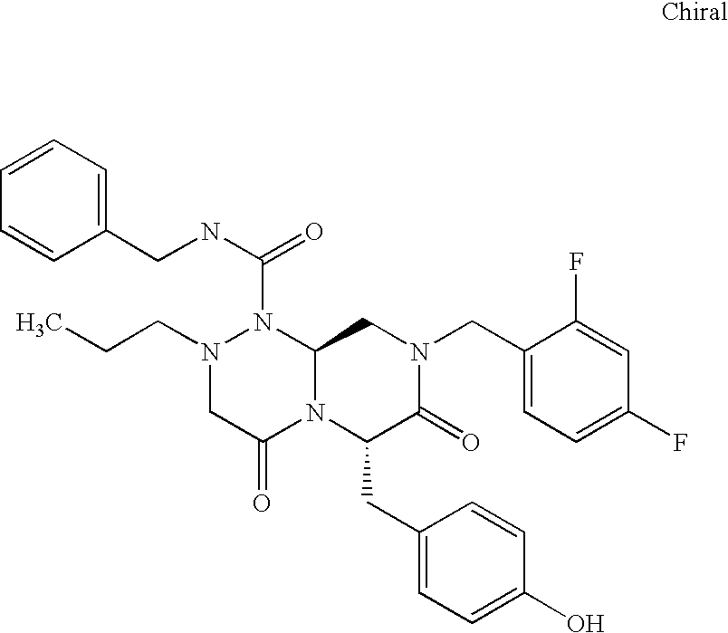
N(C(N1N(CCC)CC(=O)N2C1CN(CC1=CC=C(F)C=C1F)C(=O)C2CC1=CC=C(O)C=C1)=O)CC1=CC=CC=C1
